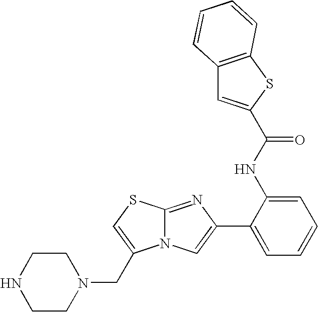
N12C(=NC(C3=CC=CC=C3NC(=O)C3=CC4=C(S3)C=CC=C4)=C1)SC=C2CN1CCNCC1
